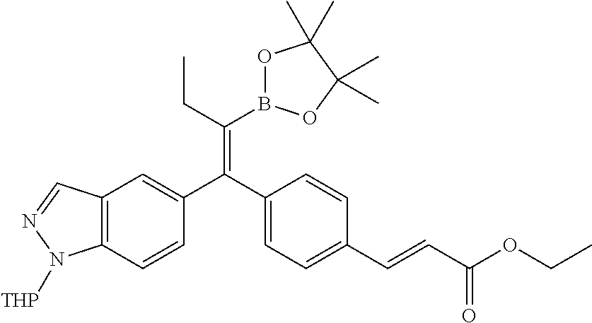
C1=CC2=C(C=C1C(C1=CC=C(C=CC(OCC)=O)C=C1)=C(B1OC(C)(C)C(C)(C)O1)CC)C=NN2[THP]
